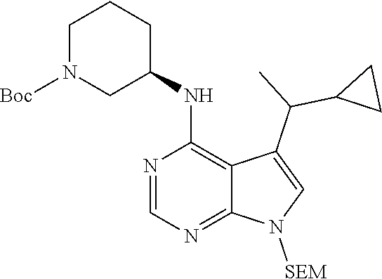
N1=CN=C2C(=C1NC1CCCN([Boc])C1)C(C(C1CC1)C)=CN2[SEM]
